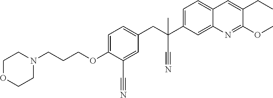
C1=C(C(CC2=CC=C(OCCCN3CCOCC3)C(C#N)=C2)(C#N)C)C=C2C(=C1)C=C(CC)C(OC)=N2
